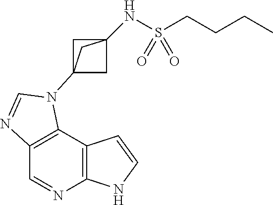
C1=NC2=C(C3=C1N=CN3C13CC(NS(CCCC)(=O)=O)(C1)C3)C=CN2
